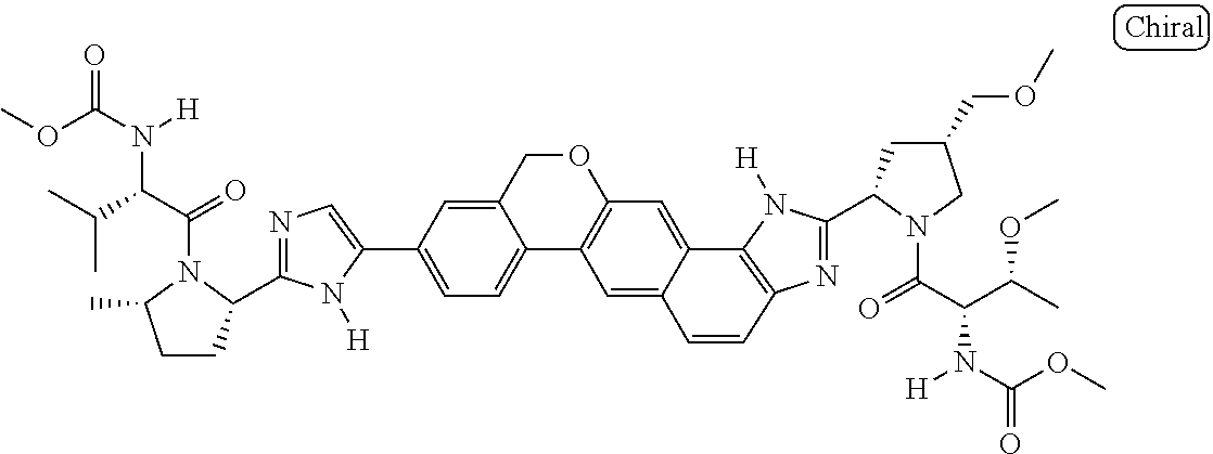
C1=C(C2=CC=C3C(=C2)COC2=C3C=C3C(=C2)C2=C(N=C(C4CC(COC)CN4C(=O)C(C(C)OC)N([H])C(OC)=O)N2[H])C=C3)N([H])C(C2CCC(C)N2C(=O)C(C(C)C)N([H])C(OC)=O)=N1
